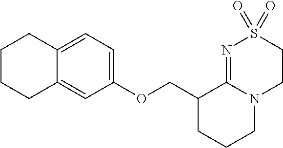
C1(OCC2CCCN3C2=NS(=O)(=O)CC3)=CC=C2C(=C1)CCCC2
